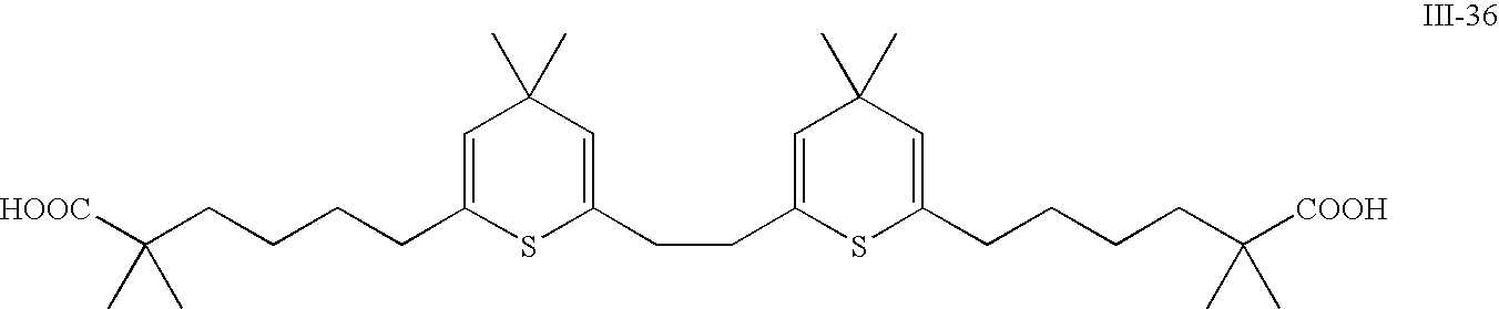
[HOOC]C(CCCCC1=CC(C)(C)C=C(CCC2=CC(C)(C)C=C(CCCCC([COOH])(C)C)S2)S1)(C)C
